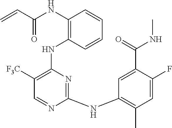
N(C1=C(NC2=C([F3C])C=NC(NC3=C(C)C=C(F)C(C(=O)NC)=C3)=N2)C=CC=C1)C(C=C)=O
